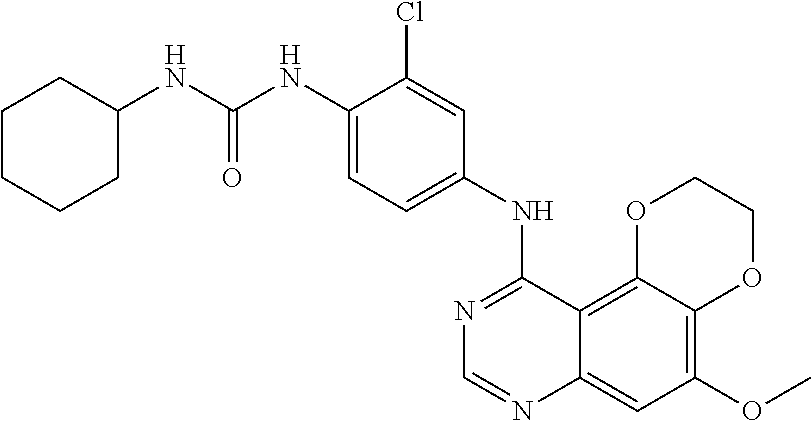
C12=C(OC)C=C3C(=C1OCCO2)C(NC1=CC=C(NC(NC2CCCCC2)=O)C(Cl)=C1)=NC=N3
